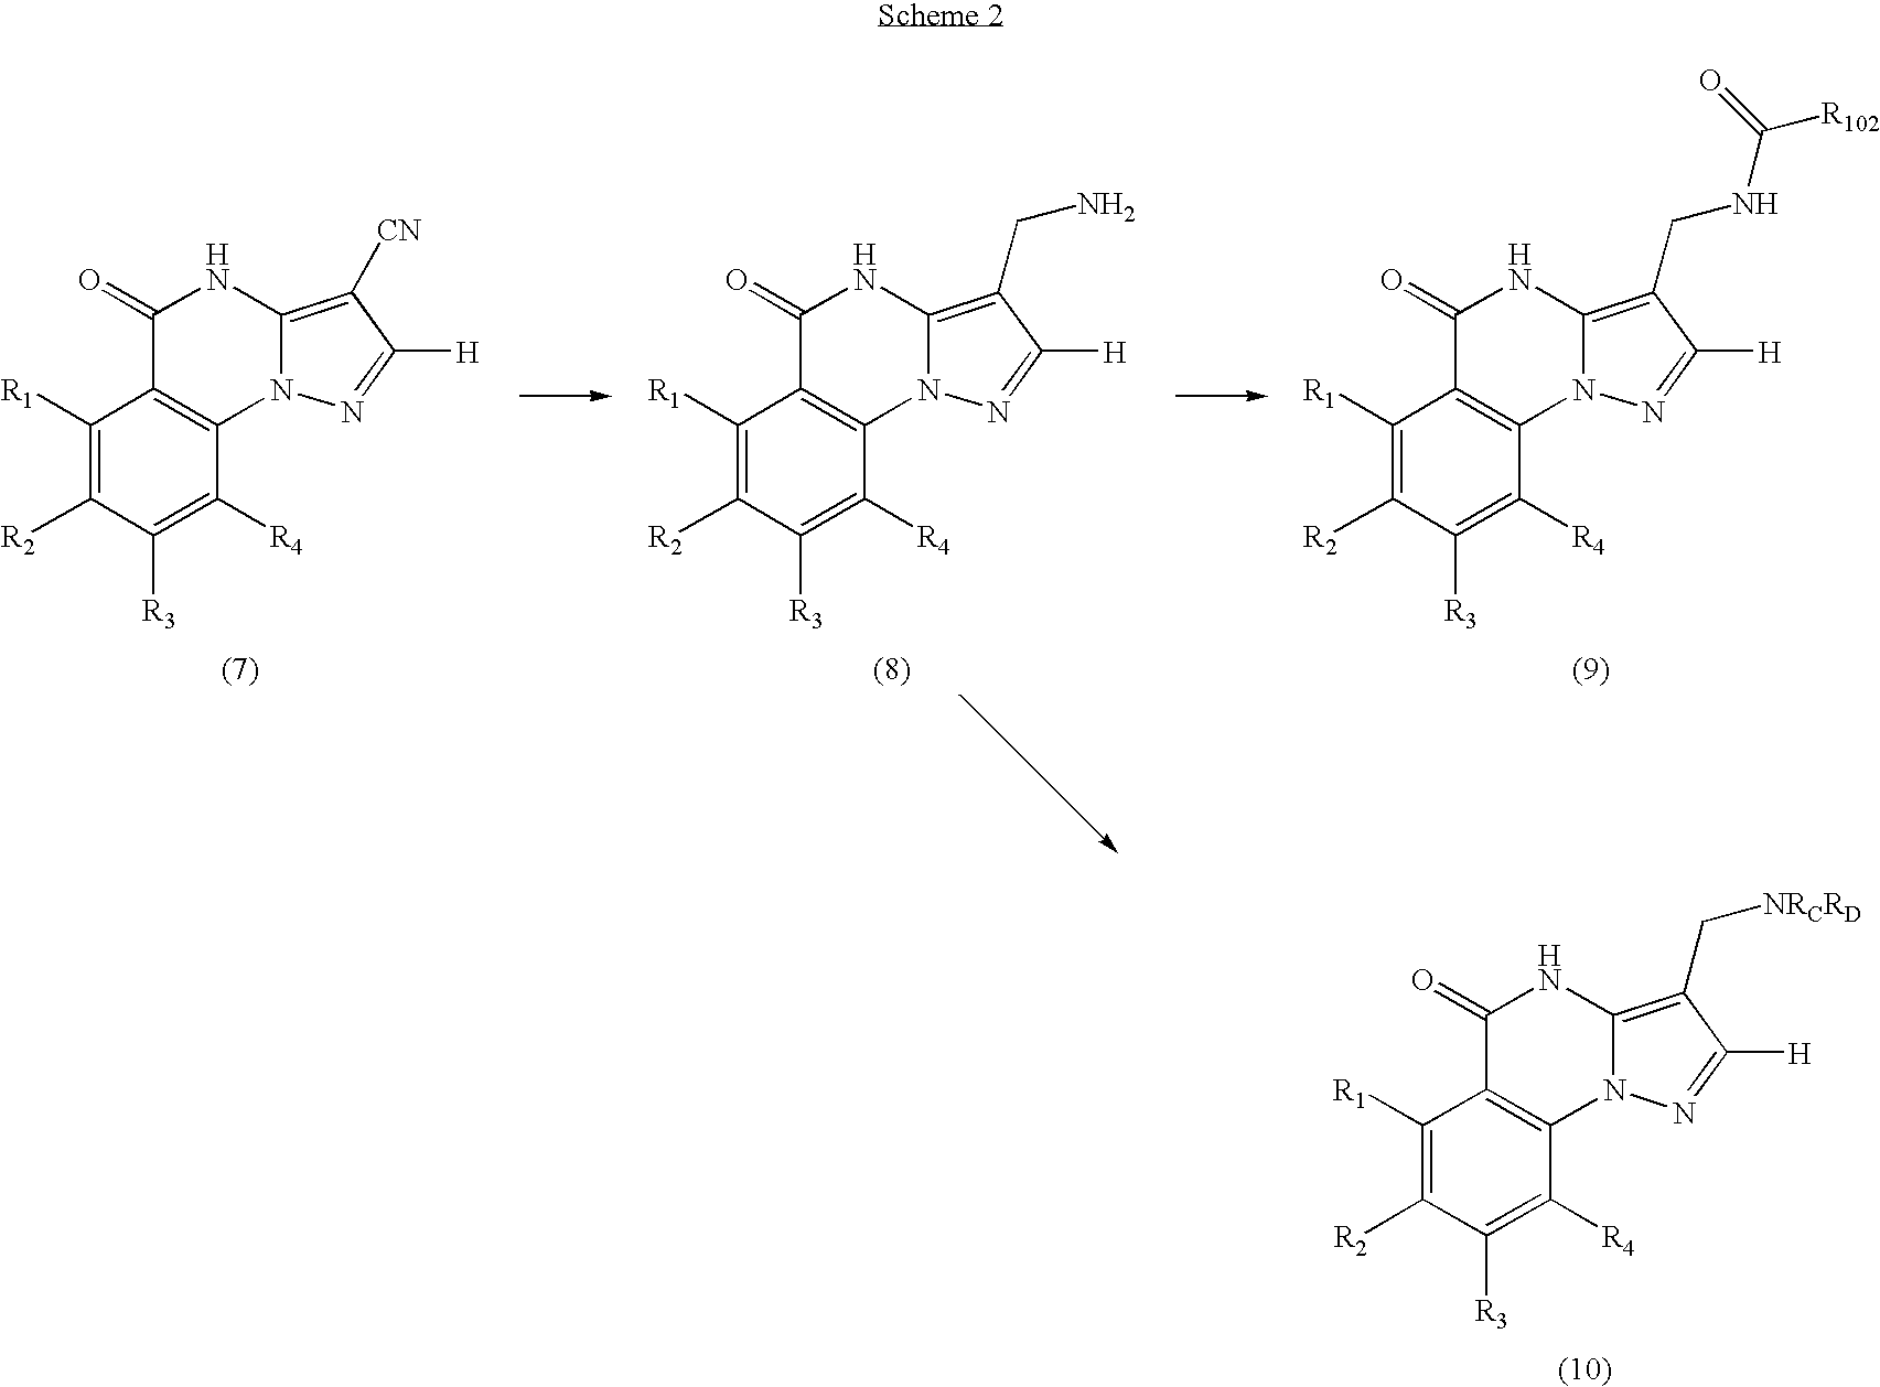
C1([R1])=C([R2])C([R3])=C([R4])C2=C1C(=O)NC1=C(C[NRCRD])C([H])=NN21.C1([R1])=C([R2])C([R3])=C([R4])C2=C1C(=O)NC1=C([CN])C([H])=NN21.C1([R1])=C([R2])C([R3])=C([R4])C2=C1C(=O)NC1=C(CN)C([H])=NN21.C1([R1])=C([R2])C([R3])=C([R4])C2=C1C(=O)NC1=C(CNC([R102])=O)C([H])=NN21
